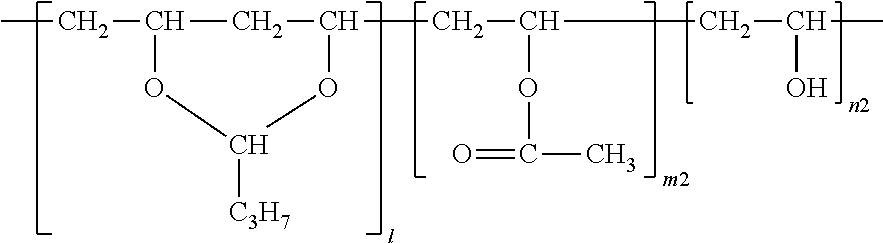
CCC1OC([C3H7])OC(CC(OC(C)=O)CC(C)O)C1
